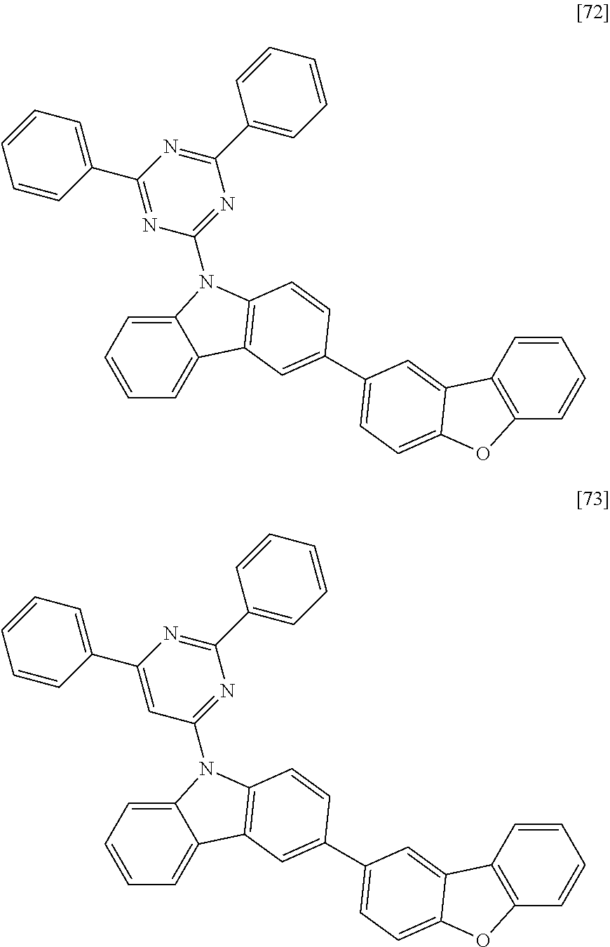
C12=CC=CC=C1C1=C(N2C2=NC(C3=CC=CC=C3)=NC(C3=CC=CC=C3)=N2)C=CC(C2=CC=C3C(=C2)C2=C(C=CC=C2)O3)=C1.C12=CC=CC=C1C1=C(N2C2=NC(C3=CC=CC=C3)=NC(C3=CC=CC=C3)=C2)C=CC(C2=CC=C3C(=C2)C2=C(C=CC=C2)O3)=C1
